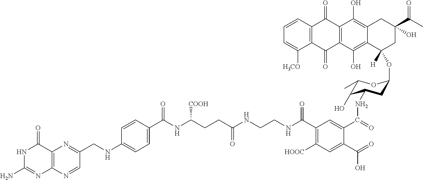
C12=C(N=CC(CNC3=CC=C(C(NC(CCC(NCCNC(C4=C([HOOC])C=C(C(=O)O)C(C(=O)NC5C(O)C(C)OC(OC6([H])C7=C(O)C8=C(C(O)=C7CC(C(C)=O)(O)C6)C(=O)C6=C(C8=O)C([H3CO])=CC=C6)C5)=C4)=O)=O)[COOH])=O)C=C3)=N1)N=C(N)NC2=O
